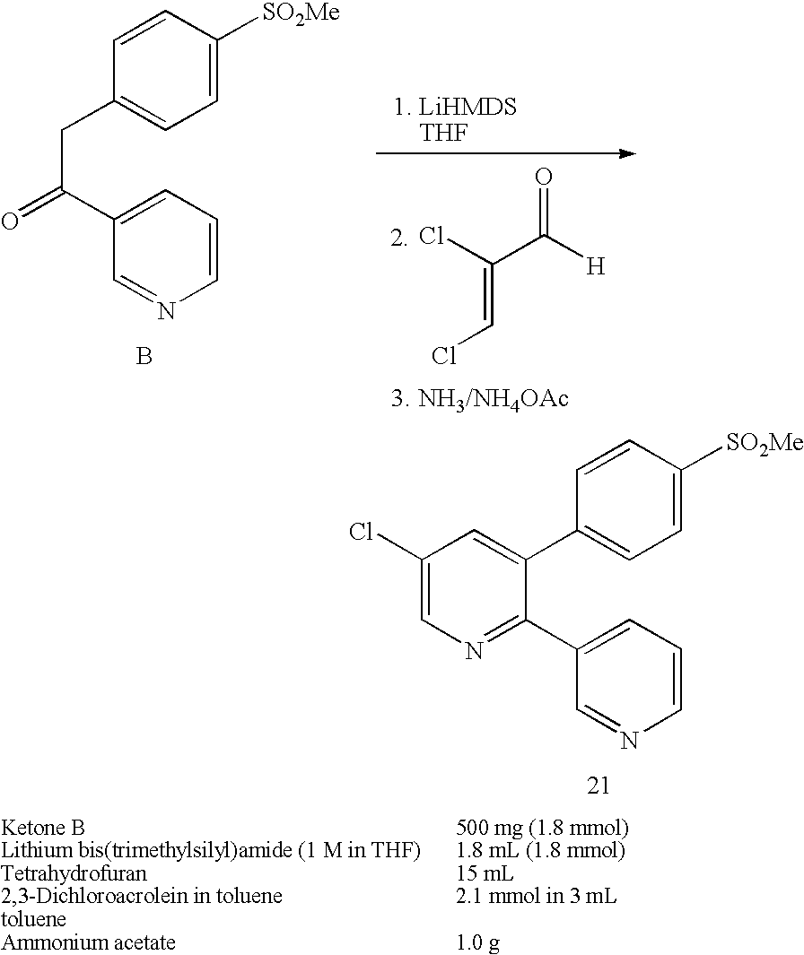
C1=CC([SO2Me])=CC=C1C1=CC(Cl)=CN=C1C1=CC=CN=C1.C1=CC([SO2Me])=CC=C1CC(=O)C1=CC=CN=C1.B.O=C(C(=CCl)Cl)[H]
